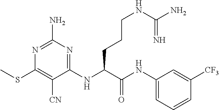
N1=C(N)N=C(NC(C(NC2=CC=CC([CF3])=C2)=O)CCCNC(N)=N)C([CN])=C1SC
